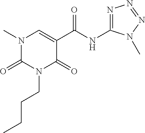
N1(C)C(=O)N(CCCC)C(=O)C(C(NC2=NN=NN2C)=O)=C1
